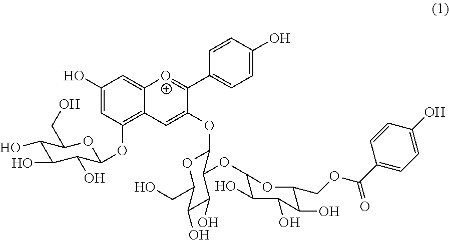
C1(O)=CC(OC2C(O)C(O)C(O)C(CO)O2)=C2C(=C1)[O+]=C(C1=CC=C(O)C=C1)C(OC1C(OC3C(O)C(O)C(O)C(COC(C4=CC=C(O)C=C4)=O)O3)C(O)C(O)C(CO)O1)=C2
